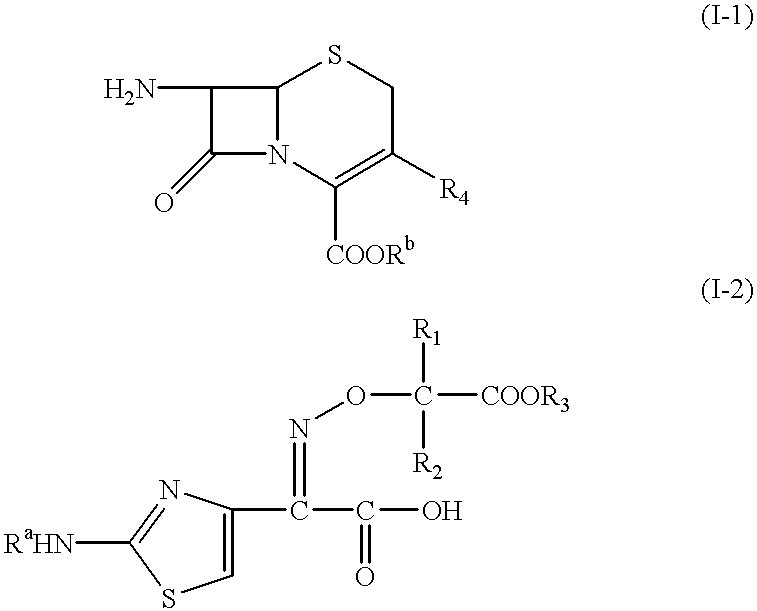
C1(N)C(=O)N2C1SCC([R4])=C2[COORb].C1=C(C(C(=O)O)=NOC([COOR3])([R1])[R2])N=C([RaHN])S1
